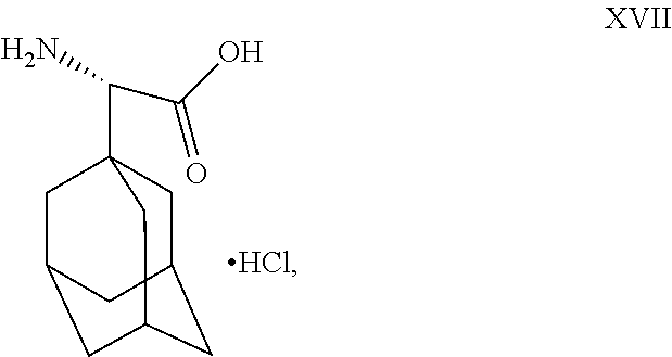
C1C2CC3CC(CC1(C(N)C(O)=O)C3)C2.[HCl]
